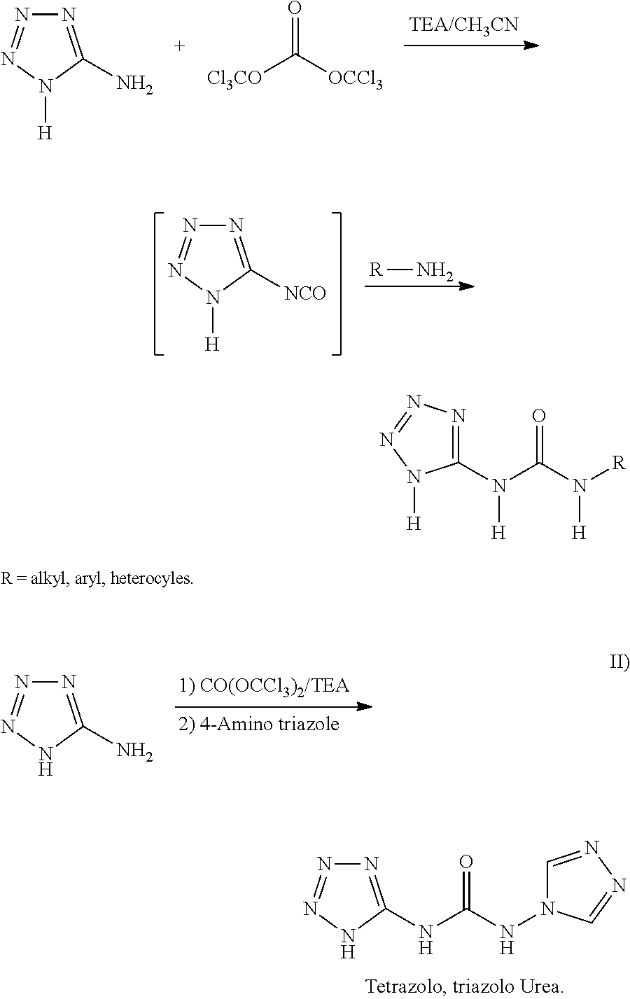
N1=C(N)N([H])N=N1.[Cl3CO]C([OCCl3])=O.C1(N(C(N([R])[H])=O)[H])=NN=NN1[H].N1=C([NCO])N([H])N=N1.[R]N.N1=C(N)NN=N1.N(C(NN1C=NN=C1)=O)C1=NN=NN1
